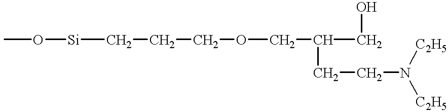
O(C)[Si]CCCOCC(CO)CCN([C2H5])[C2H5]
